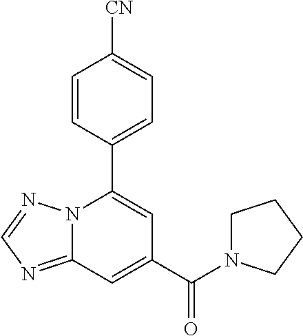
C12=NC=NN1C(C1=CC=C([CN])C=C1)=CC(C(N1CCCC1)=O)=C2
